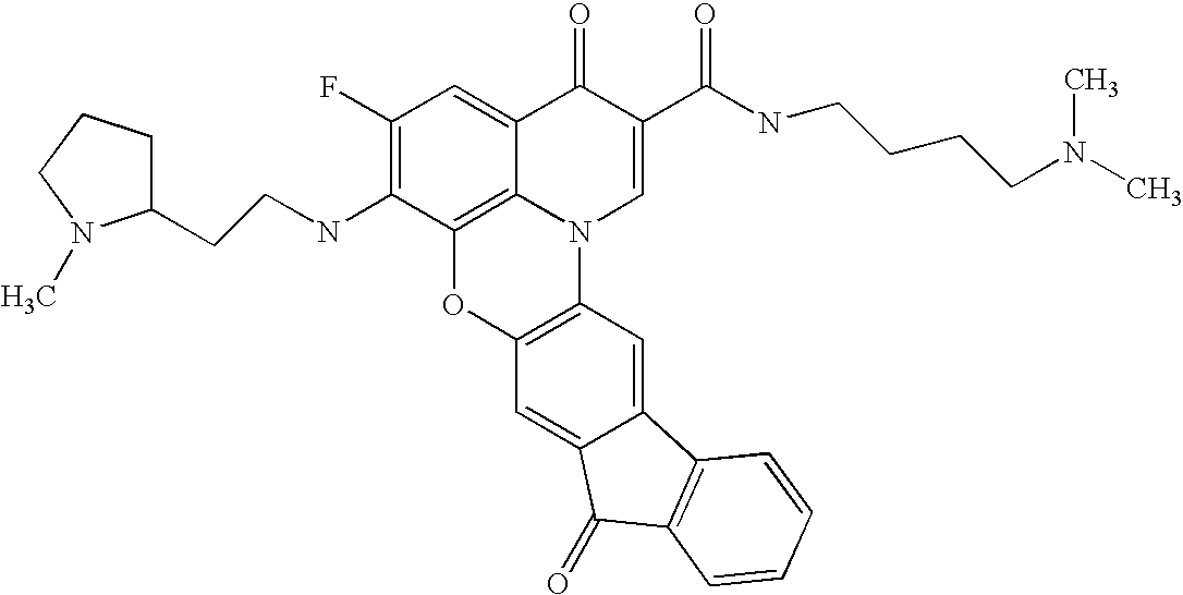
C1(F)=C(NCCC2CCCN2C)C2=C3C(=C1)C(=O)C(C(NCCCCN(C)C)=O)=CN3C1=C(O2)C=C2C(=C1)C1=C(C2=O)C=CC=C1
